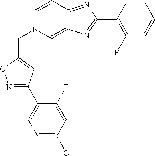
N1=C(C2=CC=C(C)C=C2F)C=C(CN2C=C3C(=NC(C4=C(F)C=CC=C4)=N3)C=C2)O1
